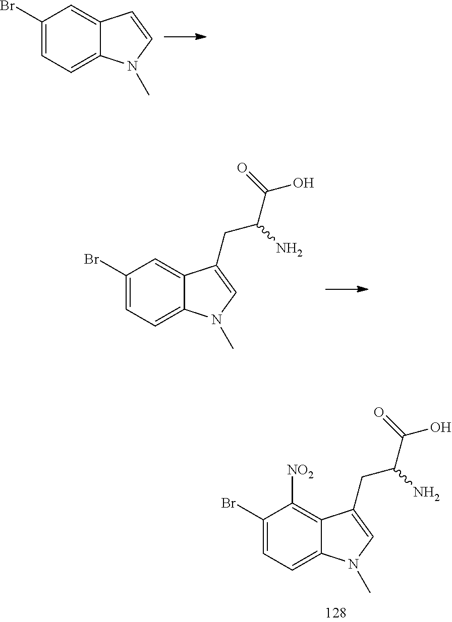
C1(Br)=CC=C2C(=C1)C=CN2C.C1(Br)=CC=C2C(=C1)C(CC(C(=O)O)N)=CN2C.C1(Br)=CC=C2C(=C1[NO2])C(CC(C(=O)O)N)=CN2C
